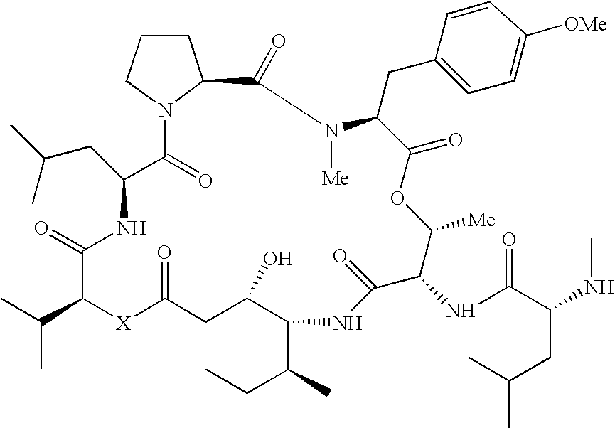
C1CCN2C1C(=O)N([Me])C(CC1=CC=C([OMe])C=C1)C(=O)OC([Me])C(NC(C(CC(C)C)NC)=O)C(=O)NC(C(C)CC)C(O)CC(=O)[X]C(C(C)C)C(=O)NC(CC(C)C)C2=O
